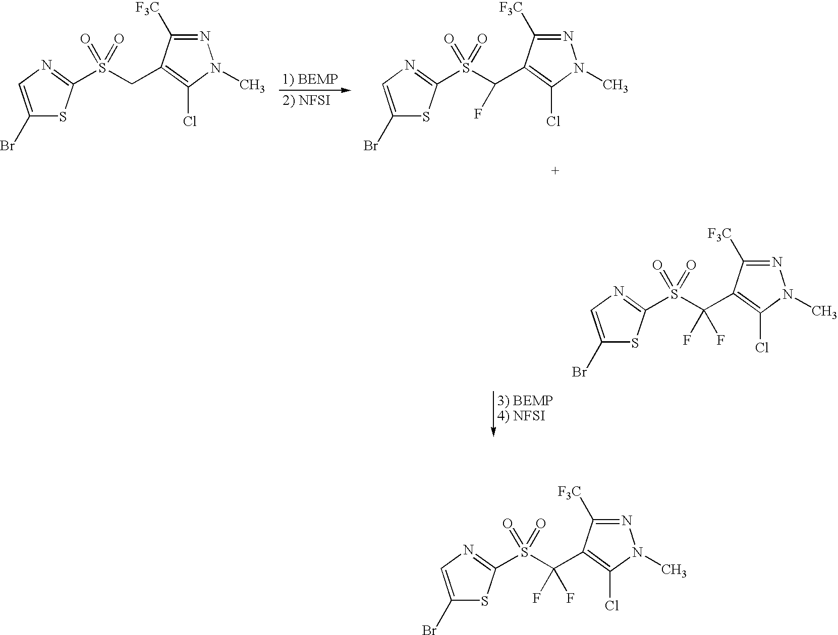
C1(Br)=CN=C(S(CC2=C(Cl)N(C)N=C2[F3C])(=O)=O)S1.C1(Br)=CN=C(S(C(C2=C(Cl)N(C)N=C2[F3C])F)(=O)=O)S1.C1(Br)=CN=C(S(C(C2=C(Cl)N(C)N=C2[F3C])(F)F)(=O)=O)S1.C1(Br)=CN=C(S(C(C2=C(Cl)N(C)N=C2[F3C])(F)F)(=O)=O)S1
